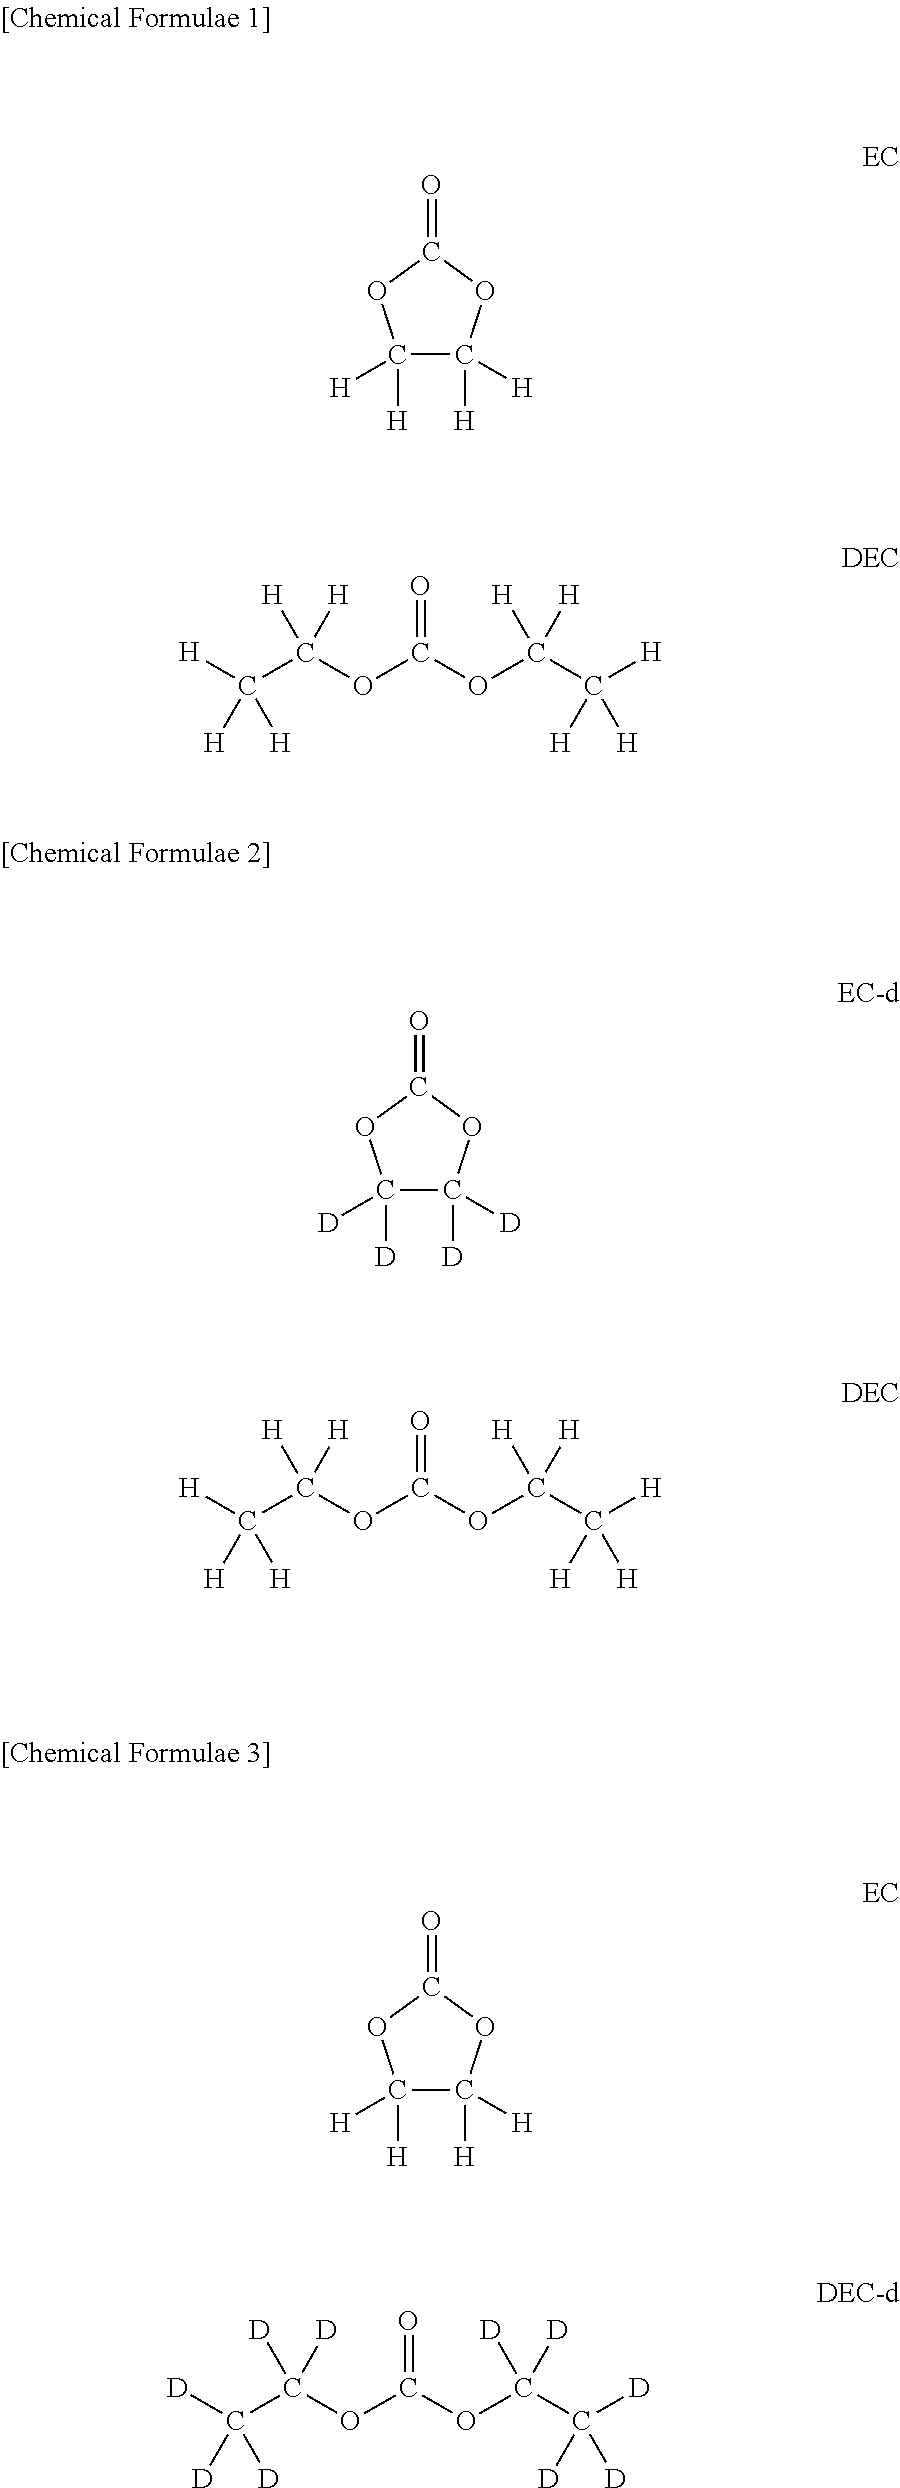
C1([H])([H])C([H])([H])OC(=O)O1.O=C(OC(C([H])([H])[H])([H])[H])OC(C([H])([H])[H])([H])[H].C1([D])([D])C([D])([D])OC(=O)O1.O=C(OC(C([H])([H])[H])([H])[H])OC(C([H])([H])[H])([H])[H].C1([H])([H])C([H])([H])OC(=O)O1.O=C(OC(C([D])([D])[D])([D])[D])OC(C([D])([D])[D])([D])[D]
